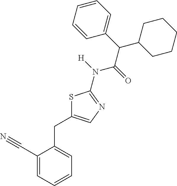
C1(C#N)=CC=CC=C1CC1=CN=C(N(C(C(C2=CC=CC=C2)C2CCCCC2)=O)[H])S1
